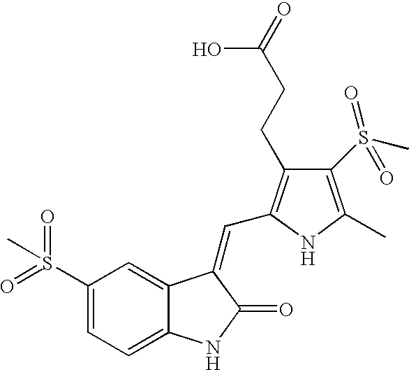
C1(S(=O)(=O)C)=CC=C2C(=C1)C(=CC1=C(CCC(=O)O)C(S(C)(=O)=O)=C(C)N1)C(=O)N2
